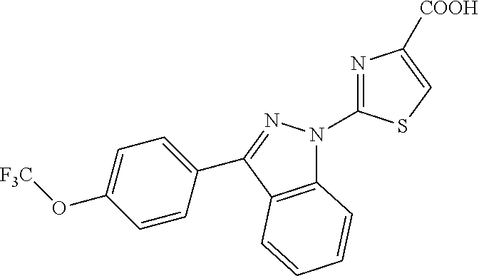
C12=C(C(C3=CC=C(O[F3C])C=C3)=NN1C1=NC([COOH])=CS1)C=CC=C2
